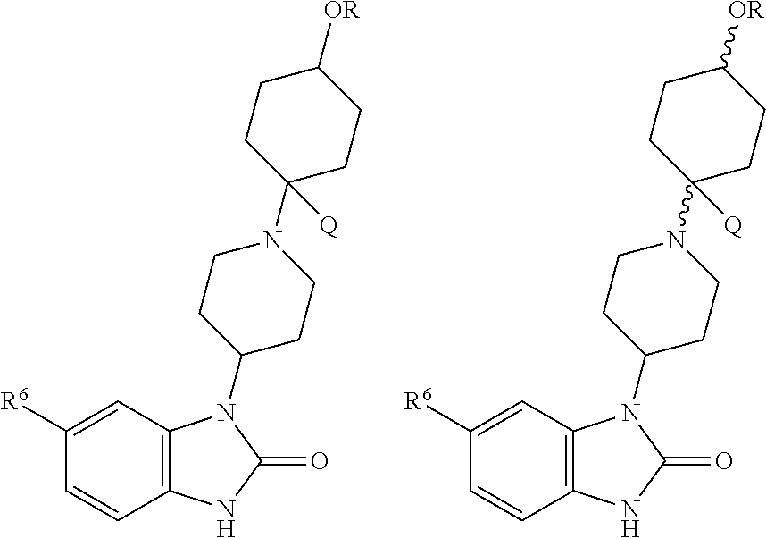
C12=C(C=C([R6])C=C1)N(C1CCN(C3([Q])CCC([OR])CC3)CC1)C(=O)N2.C12=C(C=C([R6])C=C1)N(C1CCN(C3([Q])CCC([OR])CC3)CC1)C(=O)N2
